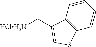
C1=CC2=C(C=C1)SC=C2C[HClH2N]
